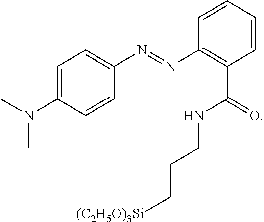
C1=C(N(C)C)C=CC(N=NC2=C(C(=O)NCCC[(C2H5O)3Si])C=CC=C2)=C1
